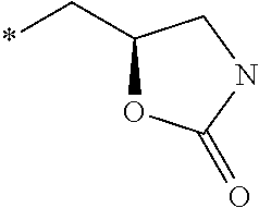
C1(C*)OC(=O)NC1
